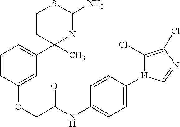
C1CC(C2=CC=CC(OCC(NC3=CC=C(N4C(Cl)=C(Cl)N=C4)C=C3)=O)=C2)(C)N=C(N)S1
